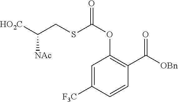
C1=CC(C([OBn])=O)=C(OC(SCC([HO2C])[NAc])=O)C=C1[F3C]
